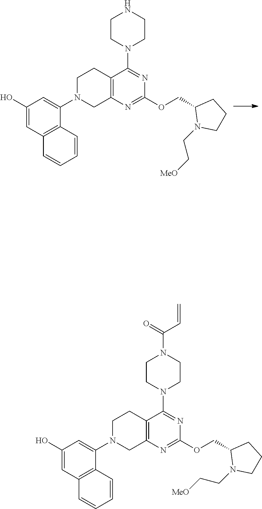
C1CN(C2=CC(O)=CC3=C2C=CC=C3)CC2=C1C(N1CCNCC1)=NC(OCC1N(CC[MeO])CCC1)=N2.C1CN(C2=CC(O)=CC3=C2C=CC=C3)CC2=C1C(N1CCN(C(=O)C=C)CC1)=NC(OCC1N(CC[MeO])CCC1)=N2
